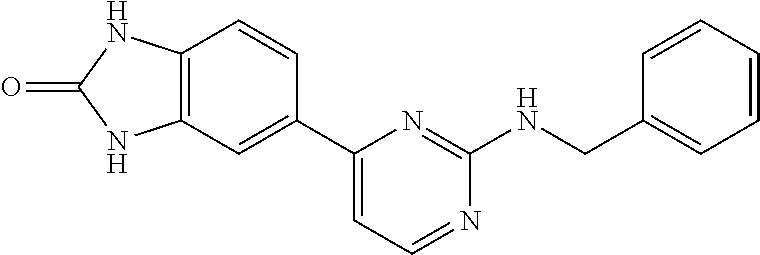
C12=C(C=CC(C3=CC=NC(NCC4=CC=CC=C4)=N3)=C1)NC(=O)N2
